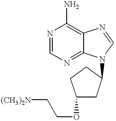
N1=CN=C2C(=C1N)N=CN2C1CC(OCC[(CH3)2N])CC1
